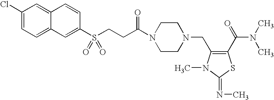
C1(Cl)=CC=C2C(=C1)C=CC(S(CCC(N1CCN(CC3=C(C(=O)N(C)C)SC(=NC)N3C)CC1)=O)(=O)=O)=C2
